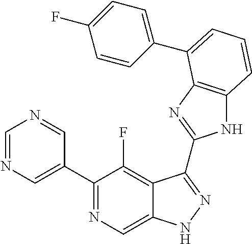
C1=NC=C(C2=NC=C3C(=C2F)C(C2=NC4=C(N2)C=CC=C4C2=CC=C(F)C=C2)=NN3)C=N1
